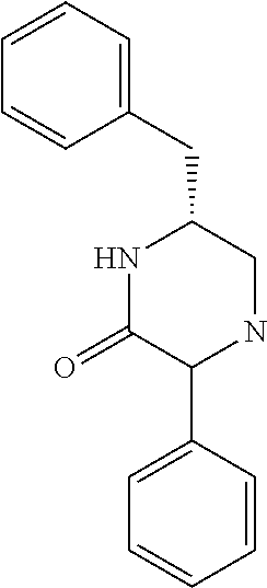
N1C(=O)C(C2=CC=CC=C2)NCC1CC1=CC=CC=C1
